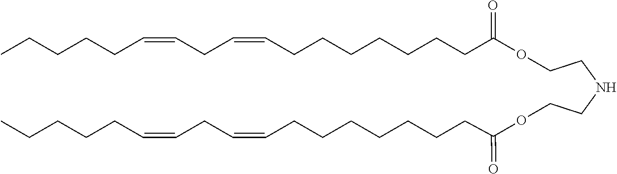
O(CCNCCOC(CCCCCCCC=CCC=CCCCCC)=O)C(CCCCCCCC=CCC=CCCCCC)=O
